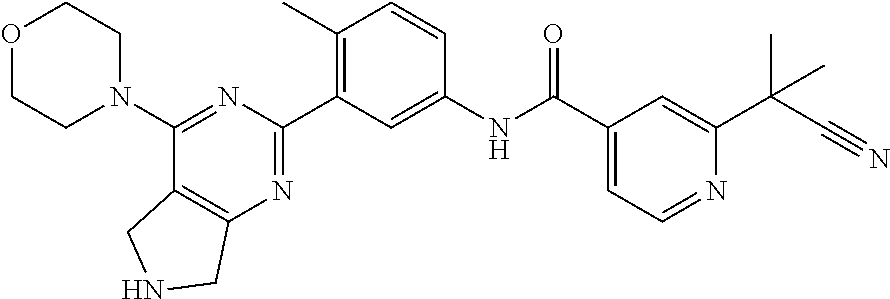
C1(C2=NC3=C(C(N4CCOCC4)=N2)CNC3)=C(C)C=CC(NC(=O)C2=CC=NC(C(C#N)(C)C)=C2)=C1
